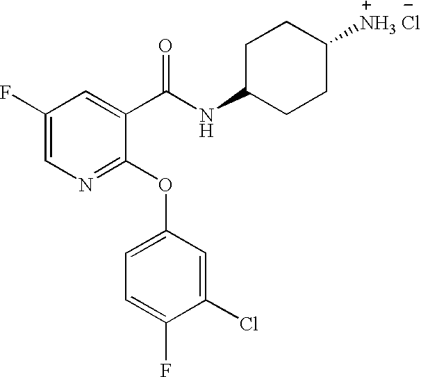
N1=C(OC2=CC=C(F)C(Cl)=C2)C(C(NC2CCC([NH3 Cl])CC2)=O)=CC(F)=C1
